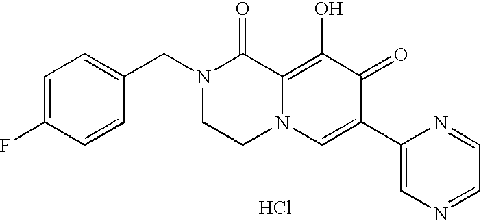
C1=C(CN2CCN3C(=C(O)C(=O)C(C4=CN=CC=N4)=C3)C2=O)C=CC(F)=C1.Cl
